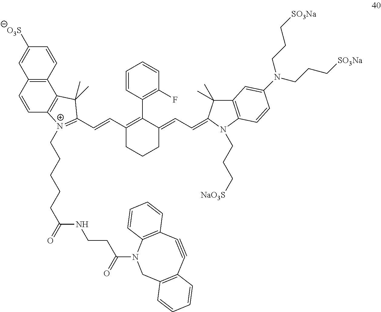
O=C(CCCCC[N+]1=C(C=CC2=C(C3=C(F)C=CC=C3)C(=CC=C3C(C)(C)C4=C(N3CCC[NaO3S])C=CC(N(CCC[SO3Na])CCC[SO3Na])=C4)CCC2)C(C)(C)C2=C1C=CC1=C2C=CC([O3S])=C1)NCCC(=O)N1CC2=C(C#CC3=C1C=CC=C3)C=CC=C2
